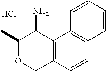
C12=C(C3=C(C=C1)C=CC=C3)C(N)C(C)OC2.Cl
